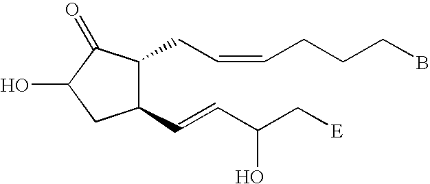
C1(C=CC(C[E])O)C(CC=CCCCB)C(=O)C(O)C1
